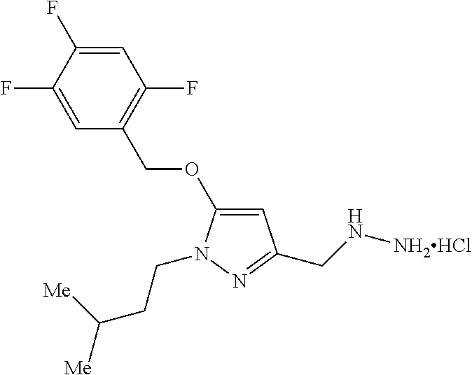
C1=C(OCC2=C(F)C=C(F)C(F)=C2)N(CCC([Me])[Me])N=C1CN[NH2HCl]
